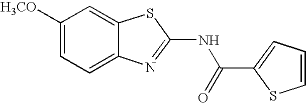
C1([H3CO])=CC=C2C(=C1)SC(NC(=O)C1=CC=CS1)=N2
